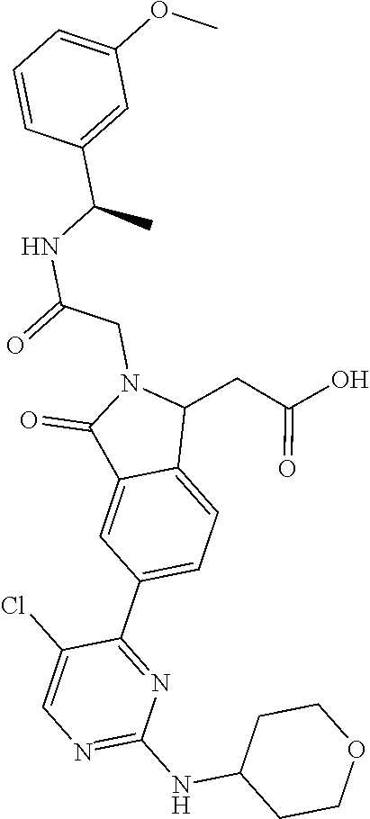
N1=C(NC2CCOCC2)N=C(C2=CC=C3C(=C2)C(=O)N(CC(=O)NC(C)C2=CC(OC)=CC=C2)C3CC(O)=O)C(Cl)=C1
